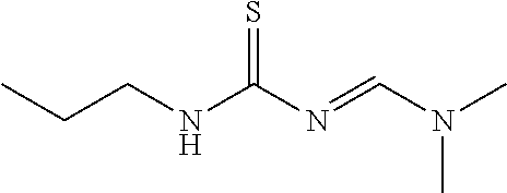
C(NC(N=CN(C)C)=S)CC
